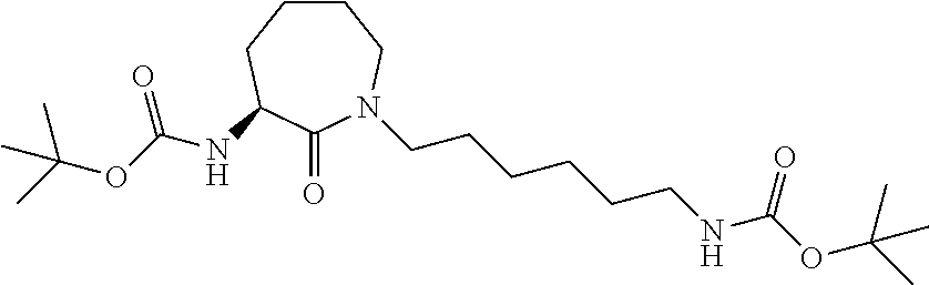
C1CCC(NC(OC(C)(C)C)=O)C(=O)N(CCCCCCNC(OC(C)(C)C)=O)C1
